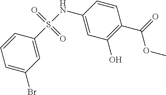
S(NC1=CC(O)=C(C(=O)OC)C=C1)(=O)(=O)C1=CC(Br)=CC=C1
